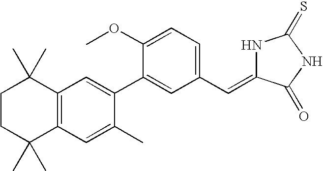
C1CC(C)(C)C2=C(C1(C)C)C=C(C1=CC(C=C3NC(=S)NC3=O)=CC=C1OC)C(C)=C2
